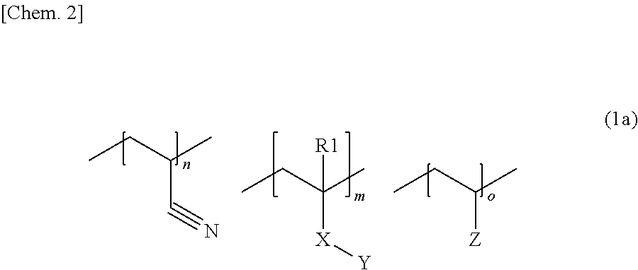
CCC(C)C#N.CCC(C)([X][Y])[R1].CCC(C)[Z]
